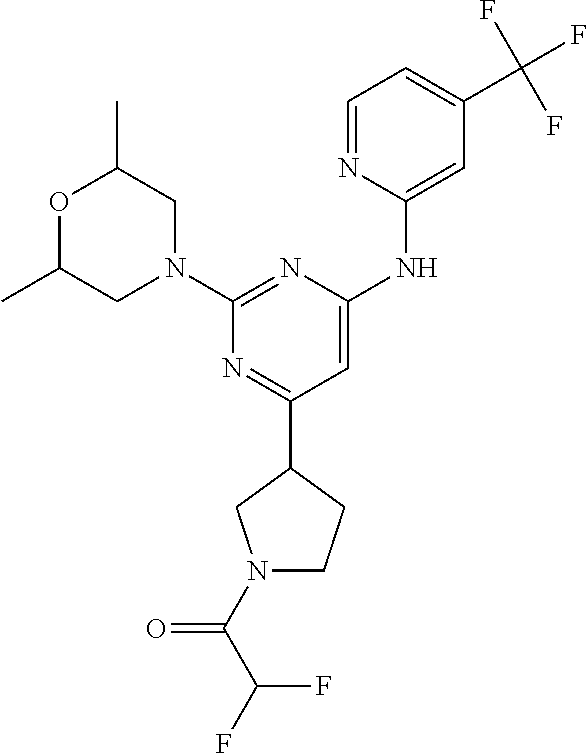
C1(C2=NC(N3CC(C)OC(C)C3)=NC(NC3=CC(C(F)(F)F)=CC=N3)=C2)CN(C(C(F)F)=O)CC1
